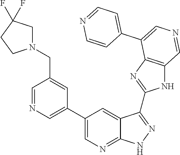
C1=NC=C(C2=CN=C3C(=C2)C(C2=NC4=C(N2)C=NC=C4C2=CC=NC=C2)=NN3)C=C1CN1CC(F)(F)CC1
